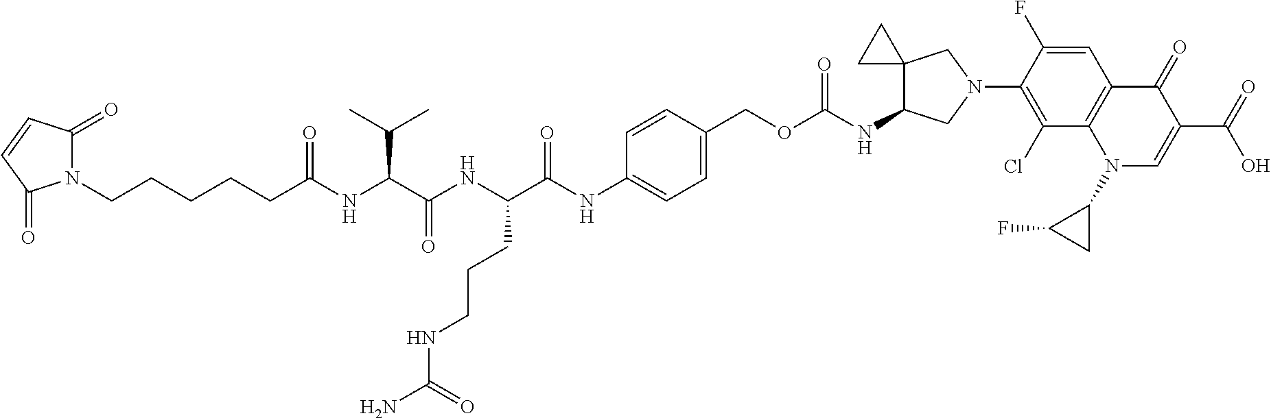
N1(CCCCCC(NC(C(NC(C(NC2=CC=C(COC(NC3C4(CN(C5=C(Cl)C6=C(C=C5F)C(=O)C(C(=O)O)=CN6C5C(F)C5)C3)CC4)=O)C=C2)=O)CCCNC(N)=O)=O)C(C)C)=O)C(=O)C=CC1=O
